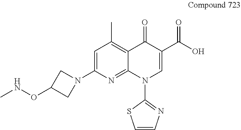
C1(ONC)CN(C2=CC(C)=C3C(=N2)N(C2=NC=CS2)C=C(C(O)=O)C3=O)C1
